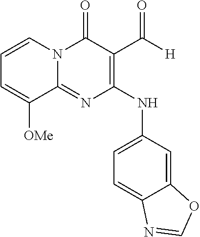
C1=CN2C(=NC(NC3=CC=C4C(=C3)OC=N4)=C(C([H])=O)C2=O)C([OMe])=C1
